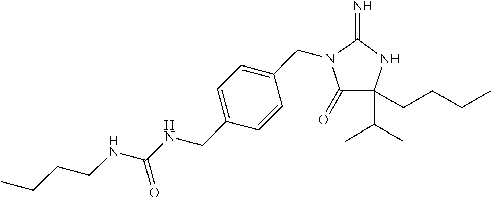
C1(=O)C(CCCC)(C(C)C)NC(=N)N1CC1=CC=C(CNC(NCCCC)=O)C=C1
